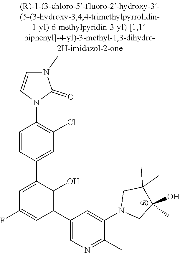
C1(O)(C)CN(C2=CC(C3=C(O)C(C4=CC(Cl)=C(N5C=CN(C)C5=O)C=C4)=CC(F)=C3)=CN=C2C)CC1(C)C
